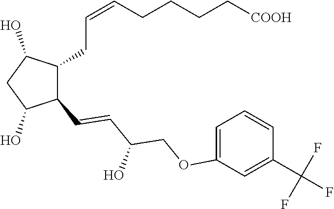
C1(CC=CCCCC[COOH])C(C=CC(COC2=CC=CC(C(F)(F)F)=C2)O)C(O)CC1O
